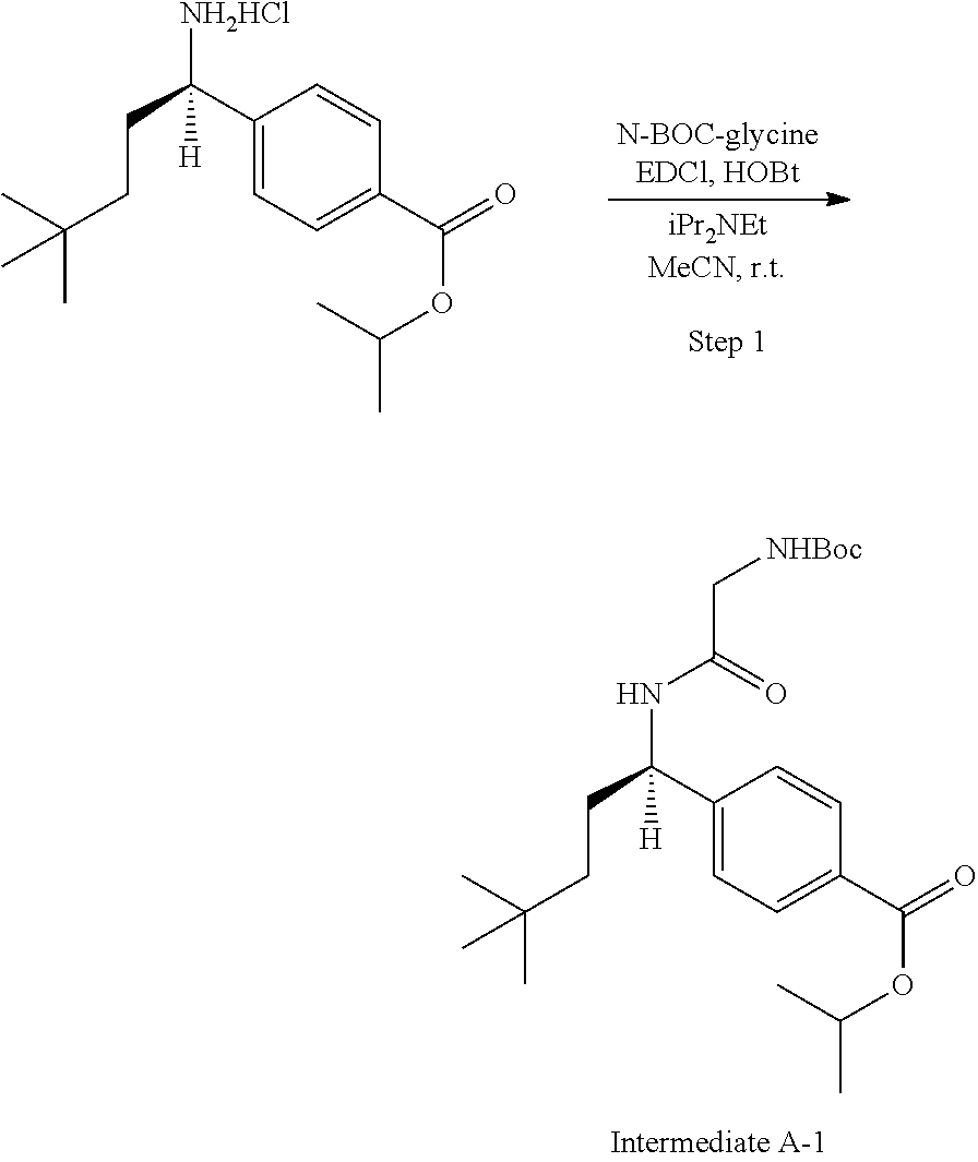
C1(C(CCC(C)(C)C)([H])[NH2HCl])=CC=C(C(OC(C)C)=O)C=C1.C1(C(CCC(C)(C)C)([H])NC(C[NHBoc])=O)=CC=C(C(OC(C)C)=O)C=C1
